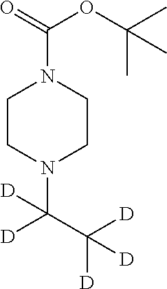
C1CN(C(C([D])([D])[D])([D])[D])CCN1C(=O)OC(C)(C)C
